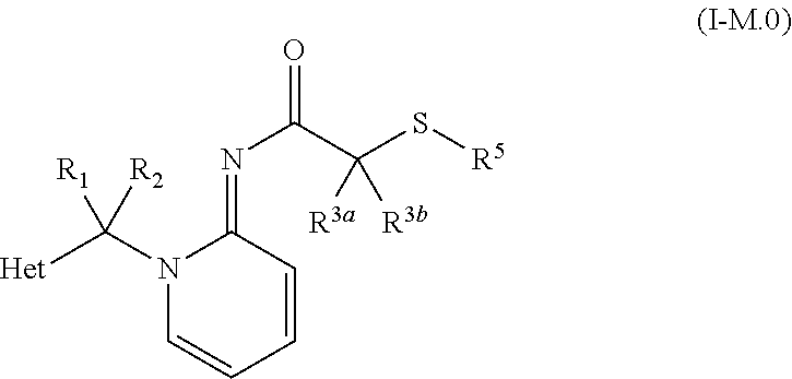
N1(C([Het])([R2])[R1])C=CC=CC1=NC(=O)C(S[R5])([R3a])[R3b]
